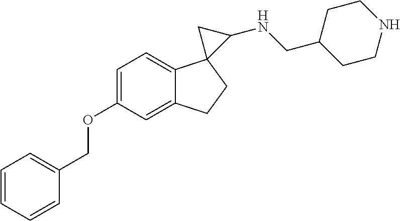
C1(OCC2=CC=CC=C2)=CC=C2C(=C1)CCC21C(NCC2CCNCC2)C1
